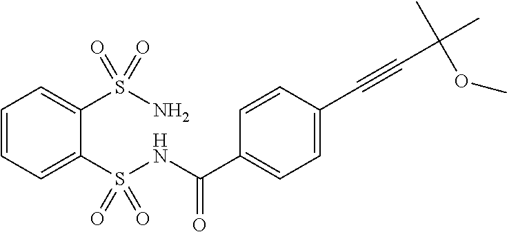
C1=CC=C(S(NC(C2=CC=C(C#CC(C)(C)OC)C=C2)=O)(=O)=O)C(S(N)(=O)=O)=C1
